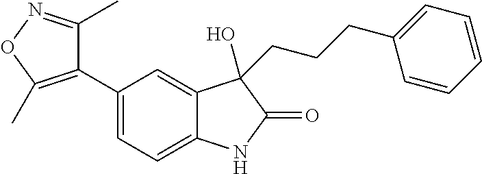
C1(C2=CC=C3C(=C2)C(O)(CCCC2=CC=CC=C2)C(=O)N3)=C(C)ON=C1C
